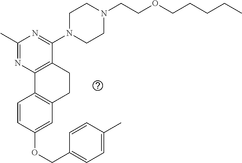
C1(OCC2=CC=C(C)C=C2)=CC2=C(C=C1)C1=C(CC2)C(N2CCN(CCOCCCCC)CC2)=NC(C)=N1
